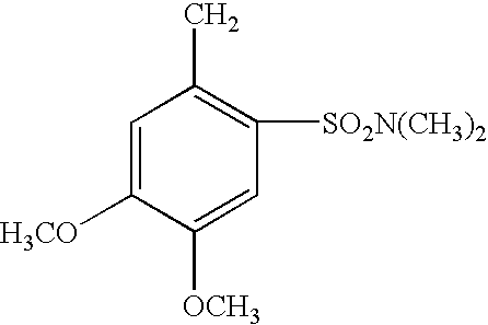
C1=C([H3CO])C([OCH3])=CC([SO2N(CH3)2])=C1C
